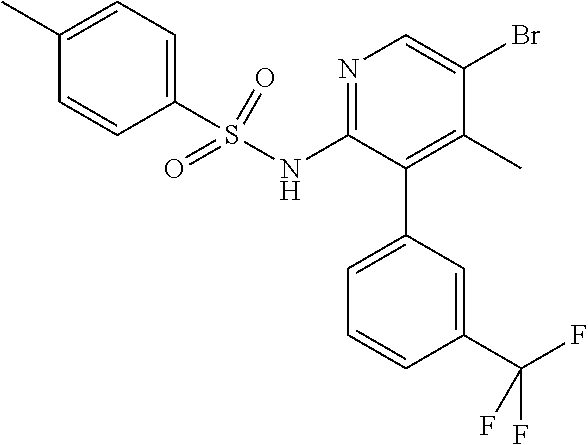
N1=C(NS(C2=CC=C(C)C=C2)(=O)=O)C(C2=CC=CC(C(F)(F)F)=C2)=C(C)C(Br)=C1
